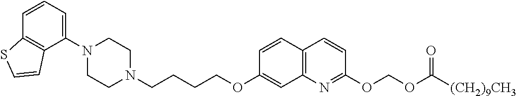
C1N(C2=CC=CC3=C2C=CS3)CCN(CCCCOC2=CC3=C(C=C2)C=CC(OCOC(=O)[(CH2)9CH3])=N3)C1
